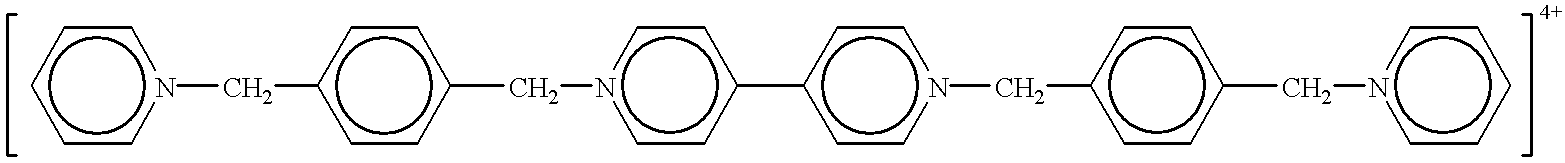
c1cn(Cc2ccc(Cn3ccc(-c4ccn(Cc5ccc(Cn6ccccc6)cc5)cc4)cc3)cc2)ccc1
